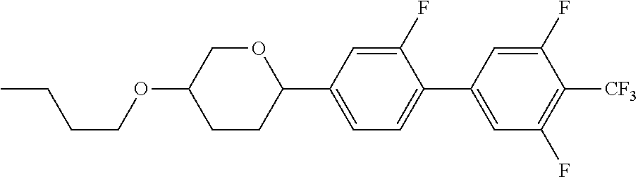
CCCCOC1CCC(C2=CC=C(C3=CC(F)=C([CF3])C(F)=C3)C(F)=C2)OC1
